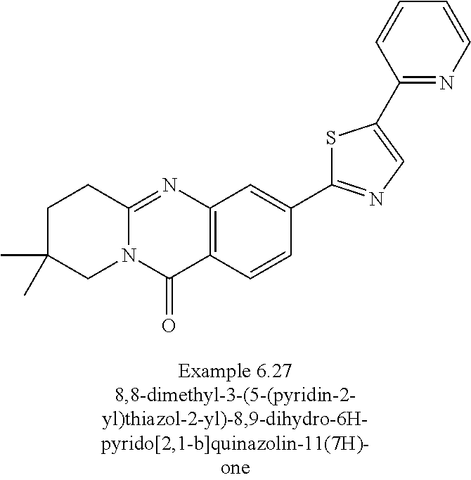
C1C(C)(C)CN2C(=NC3=C(C2=O)C=CC(C2=NC=C(C4=NC=CC=C4)S2)=C3)C1
